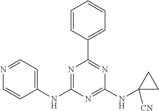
C1(NC2=NC(C3=CC=CC=C3)=NC(NC3([CN])CC3)=N2)=CC=NC=C1
